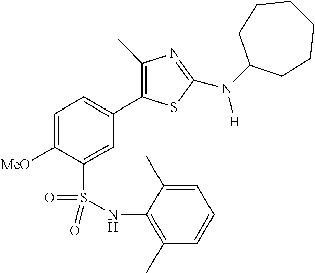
C1=C([MeO])C(S(=O)(NC2=C(C)C=CC=C2C)=O)=CC(C2=C(C)N=C(N(C3CCCCCC3)[H])S2)=C1
